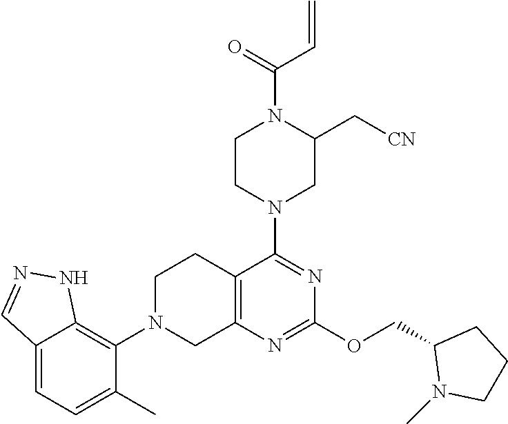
C12=C(N=C(OCC3N(C)CCC3)N=C1N1CC(C[CN])N(C(C=C)=O)CC1)CN(C1=C3C(=CC=C1C)C=NN3)CC2
